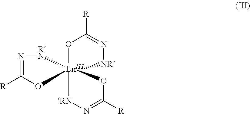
C1([R])=N[RN][LnIII]23(O1)(OC([R])=N[NR]2)[RN]N=C([R])O3
